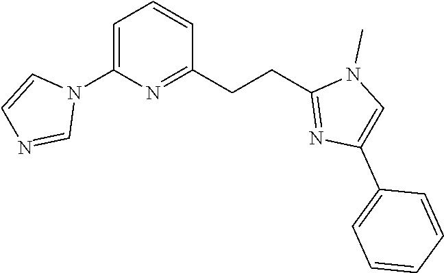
C1=C(N2C=CN=C2)N=C(CCC2=NC(C3=CC=CC=C3)=CN2C)C=C1
